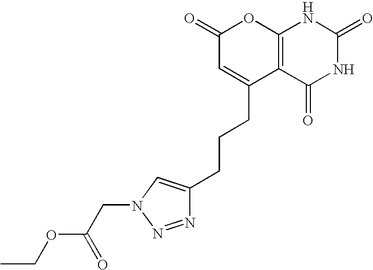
C1(=O)C=C(CCCC2=CN(CC(OCC)=O)N=N2)C2=C(O1)NC(=O)NC2=O
